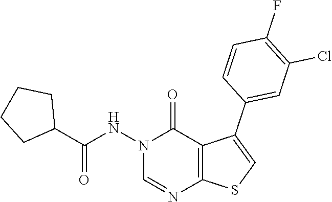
C1=NC2=C(C(C3=CC(Cl)=C(F)C=C3)=CS2)C(=O)N1NC(C1CCCC1)=O
